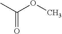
C(OC)(C)=O
